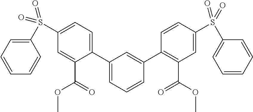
C1=CC=C(S(C2=CC=C(C3=CC=CC(C4=C(C(=O)OC)C=C(S(=O)(=O)C5=CC=CC=C5)C=C4)=C3)C(C(=O)OC)=C2)(=O)=O)C=C1
